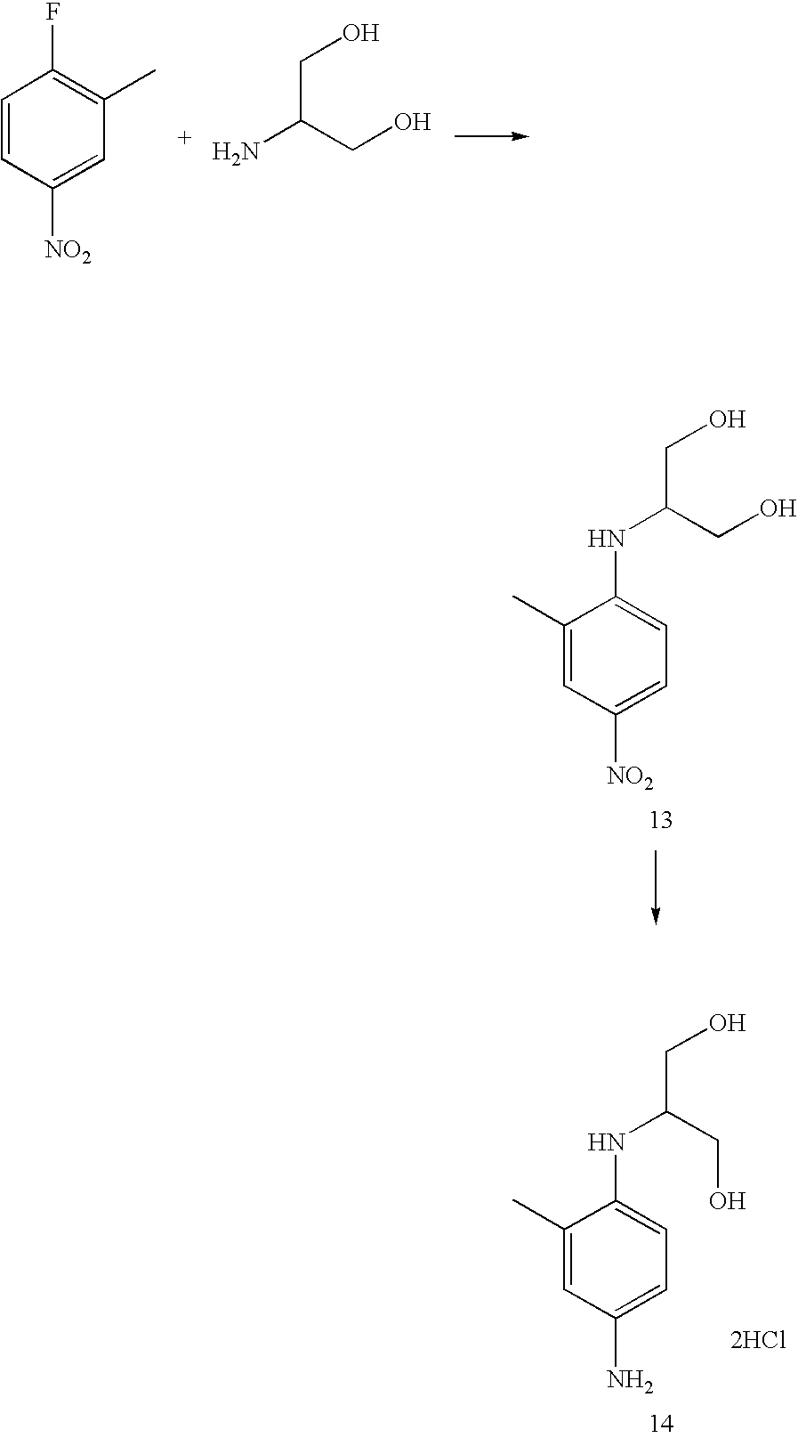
C1=CC([NO2])=CC(C)=C1F.NC(CO)CO.C1(C)=CC(N)=CC=C1NC(CO)CO.[2HCl].C1(C)=CC([NO2])=CC=C1NC(CO)CO
